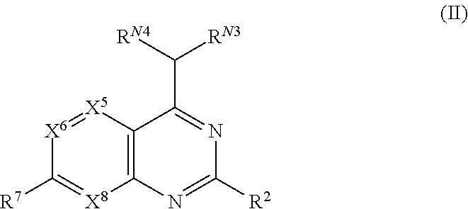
C12=C([X5]=[X6]C([R7])=[X8]1)C(C([RN3])[RN4])=NC([R2])=N2
